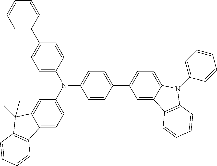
N(C1=CC=C(C2=CC=C3C(=C2)C2=C(N3C3=CC=CC=C3)C=CC=C2)C=C1)(C1=CC=C2C(=C1)C(C)(C)C1=C2C=CC=C1)C1=CC=C(C2=CC=CC=C2)C=C1
